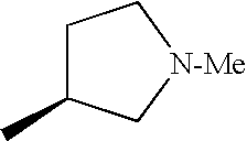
C1C(C)C[N-Me]C1
